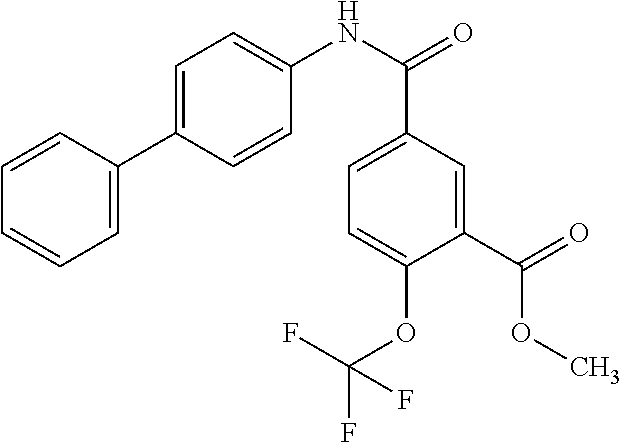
C1=CC(C2=CC=C(NC(=O)C3=CC=C(OC(F)(F)F)C(C(=O)OC)=C3)C=C2)=CC=C1
